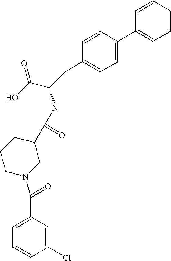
C1=CC=CC=C1C1=CC=C(CC(C(O)=O)NC(C2CCCN(C(=O)C3=CC=CC(Cl)=C3)C2)=O)C=C1
